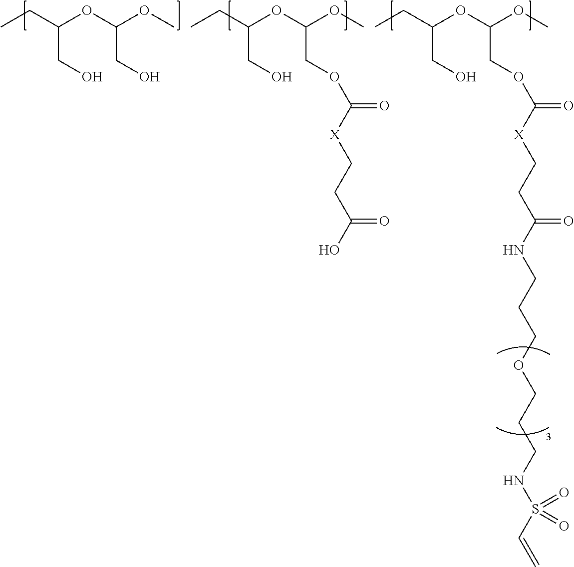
CCC(OC(OC)CO)CO.CCC(OC(OC)COC(=O)[X]CCC(O)=O)CO.CCC(OC(OC)COC(=O)[X]CCC(NCCCOCCCNS(C=C)(=O)=O)=O)CO
